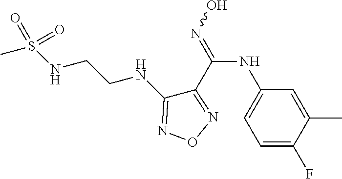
C1(C(NC2=CC=C(F)C(C)=C2)=NO)=NON=C1NCCNS(C)(=O)=O
